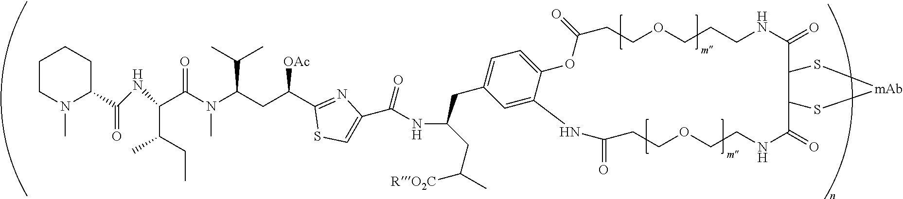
C1CN(C)C(C(=O)NC(C(CC)C)C(N(C(C(C)C)CC(C2=NC(C(=O)NC(CC3=CC=C4C(=C3)NC(=O)CCOCCNC(=O)C3C(C(=O)NCCCOCCC(=O)O4)S[mAb]S3)CC([RO2C])C)=CS2)[OAc])C)=O)CC1
